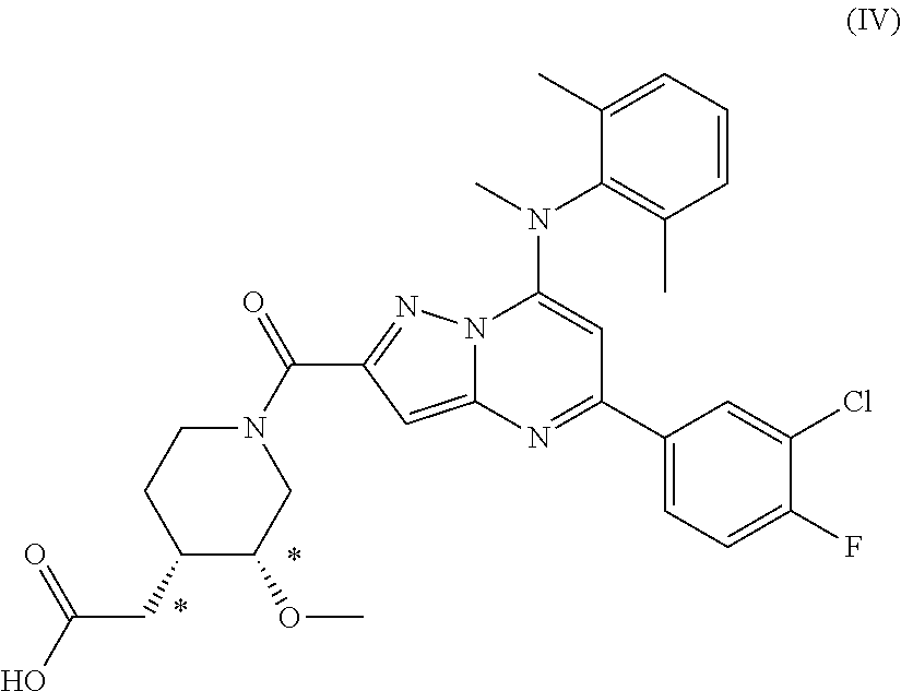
N1(C(C2=NN3C(=C2)N=C(C2=CC=C(F)C(Cl)=C2)C=C3N(C)C2=C(C)C=CC=C2C)=O)CCC(CC(O)=O)C(OC)C1
